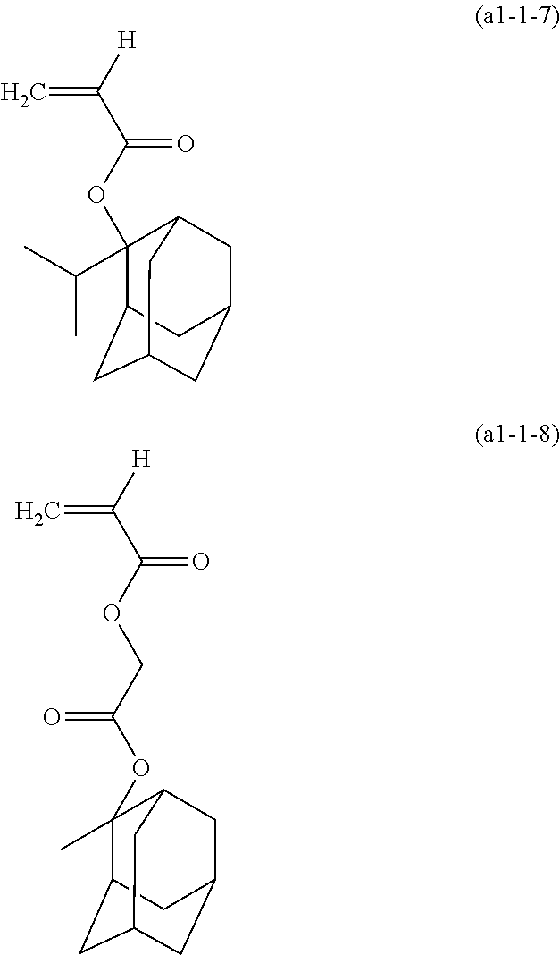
C12CC3CC(CC(C3)C1(C)OC(COC(C([H])=C)=O)=O)C2.C12CC3CC(CC(C3)C1(OC(C([H])=C)=O)C(C)C)C2
